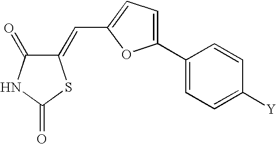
C1(=CC2=CC=C(C3=CC=C([Y])C=C3)O2)C(=O)NC(=O)S1
